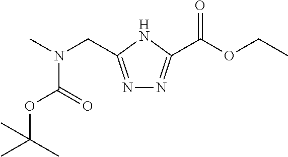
N1=C(CN(C)C(=O)OC(C)(C)C)NC(C(OCC)=O)=N1
